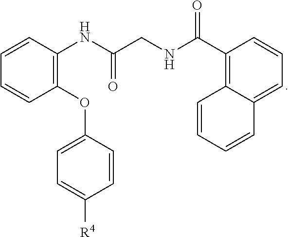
C1(OC2=CC=C([R4])C=C2)=C(NC(CNC(=O)C2=C3C(=CC=C2)C=CC=C3)=O)C=CC=C1
